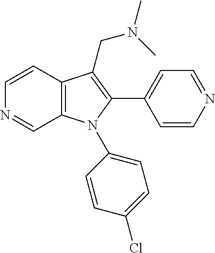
C12=C(N(C3=CC=C(Cl)C=C3)C(C3=CC=NC=C3)=C1CN(C)C)C=NC=C2
